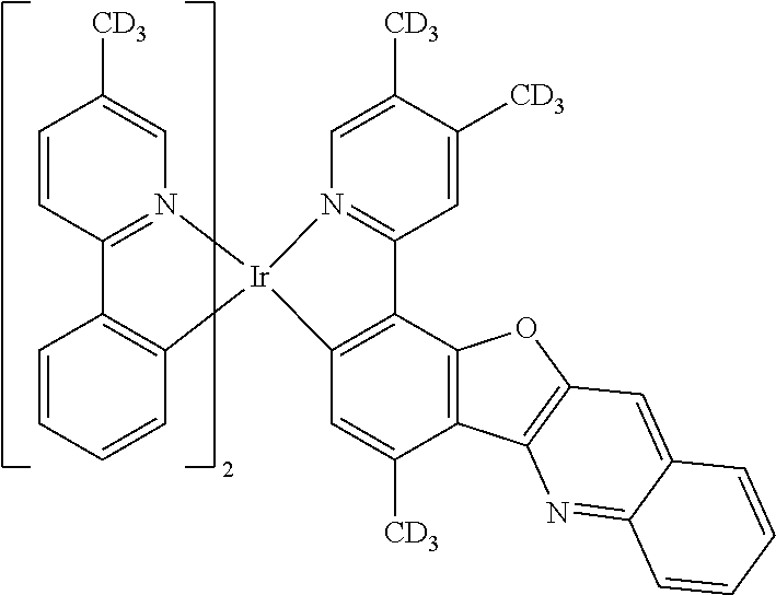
C1=CC2=N(C=C1[CD3])[Ir]1(C3=C2C=CC=C3)C2=C(C3=C(C([CD3])=C2)C2=C(O3)C=C3C(=N2)C=CC=C3)C2=N1C=C([CD3])C([CD3])=C2
